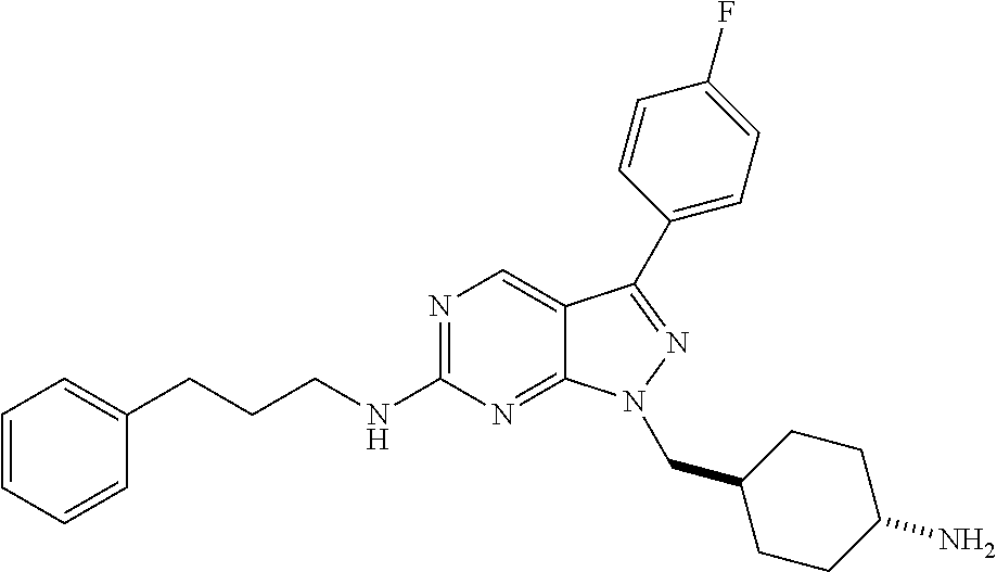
N1=C(NCCCC2=CC=CC=C2)N=C2C(=C1)C(C1=CC=C(F)C=C1)=NN2CC1CCC(N)CC1
